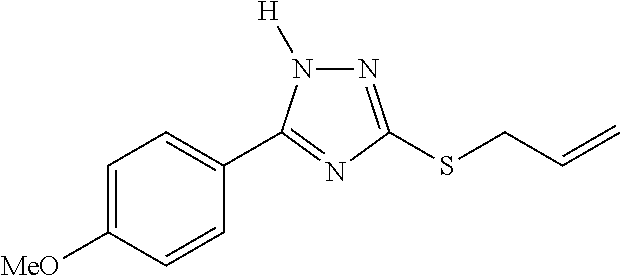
N1=C(SCC=C)N=C(C2=CC=C([MeO])C=C2)N1[H]
